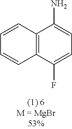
C12=C(C(F)=CC=C1N)C=CC=C2
